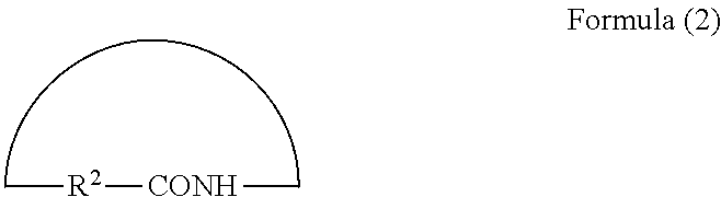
[R2]([CONH]C)C
